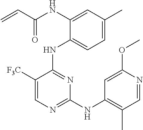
C=CC(NC1=CC(C)=CC=C1NC1=NC(NC2=C(C)C=NC(OC)=C2)=NC=C1[F3C])=O
